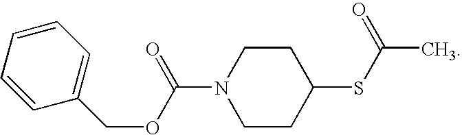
C1CC(SC(C)=O)CCN1C(OCC1=CC=CC=C1)=O
